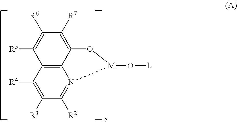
C12=C3N(=C([R2])C([R3])=C1[R4])[M](O[L])OC3=C([R7])C([R6])=C2[R5]
